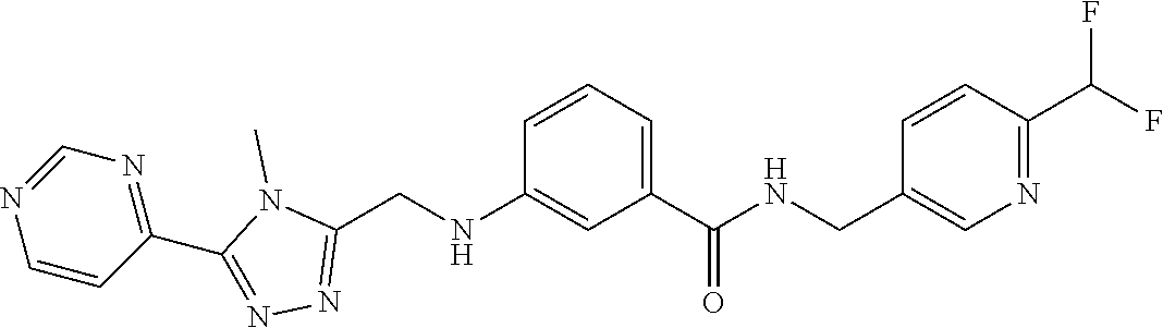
C1=CC=C(C(NCC2=CN=C(C(F)F)C=C2)=O)C=C1NCC1=NN=C(C2=NC=NC=C2)N1C
